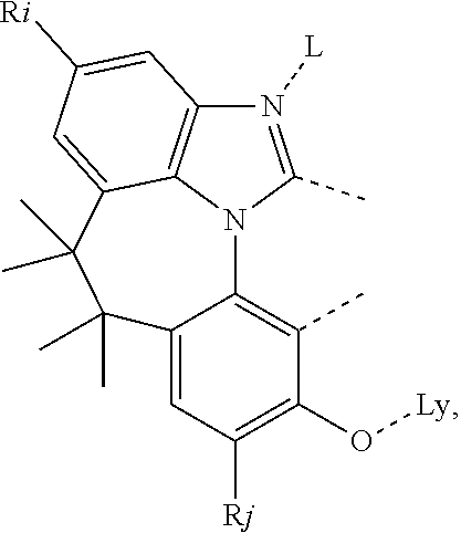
N1([L])=C(C)N2C3=C1C=C([Ri])C=C3C(C)(C)C(C)(C)C1=CC([Rj])=C(O[Ly])C(C)=C21
